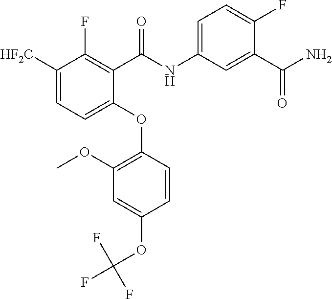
C1(F)=C(C(NC2=CC=C(F)C(C(N)=O)=C2)=O)C(OC2=C(OC)C=C(OC(F)(F)F)C=C2)=CC=C1[HF2C]
